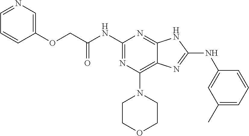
O(CC(NC1=NC(N2CCOCC2)=C2C(=N1)NC(NC1=CC(C)=CC=C1)=N2)=O)C1=CN=CC=C1
